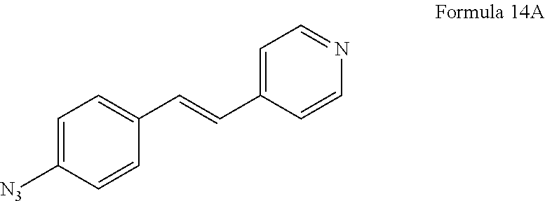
C1=C([N3])C=CC(C=CC2=CC=NC=C2)=C1
